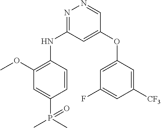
N1=C(NC2=C(OC)C=C(P(C)(=O)C)C=C2)C=C(OC2=CC(F)=CC([CF3])=C2)C=N1
